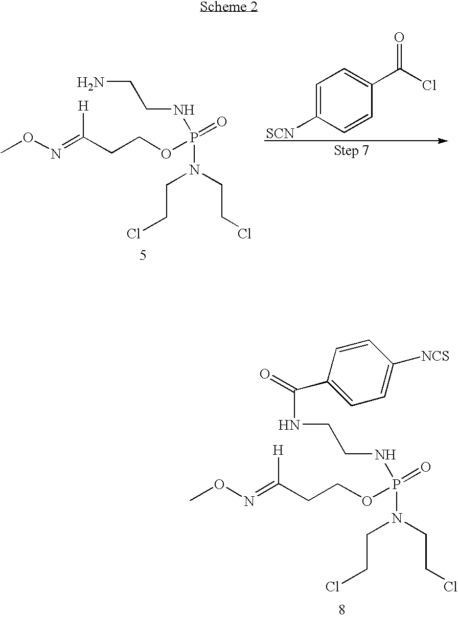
N(CCCl)(CCCl)P(OCCC(=NOC)[H])(=O)NCCN.C1=C([SCN])C=CC(C(Cl)=O)=C1.N(CCCl)(CCCl)P(OCCC(=NOC)[H])(=O)NCCNC(C1=CC=C([NCS])C=C1)=O
